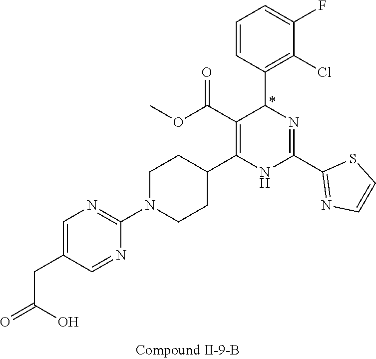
C1(F)=CC=CC(C2N=C(C3=NC=CS3)NC(C3CCN(C4=NC=C(CC(O)=O)C=N4)CC3)=C2C(OC)=O)=C1Cl
